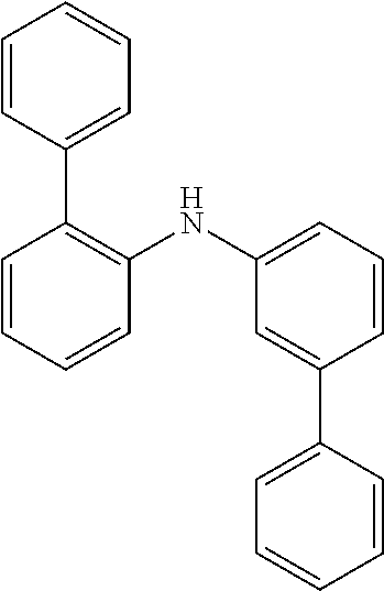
C1=CC(C2=C(NC3=CC=CC(C4=CC=CC=C4)=C3)C=CC=C2)=CC=C1
